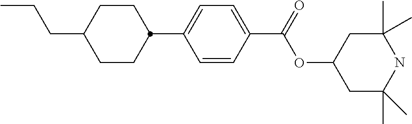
C1CC(C2=CC=C(C(=O)OC3CC(C)(C)NC(C)(C)C3)C=C2)CCC1CCC
